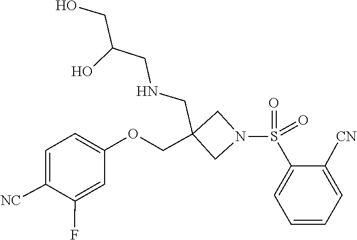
O=S(=O)(C1=CC=CC=C1[CN])N1CC(COC2=CC=C([NC])C(F)=C2)(CNCC(O)CO)C1
